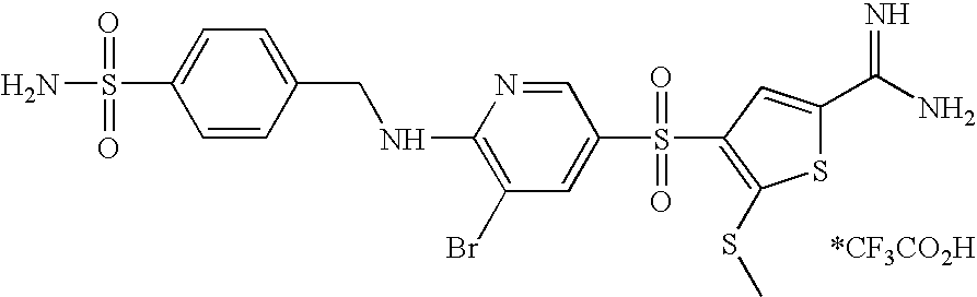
NS(=O)(=O)C1=CC=C(CNC2=C(Br)C=C(S(=O)(=O)C3=C(SC)SC(C(N)=N)=C3)C=N2)C=C1
